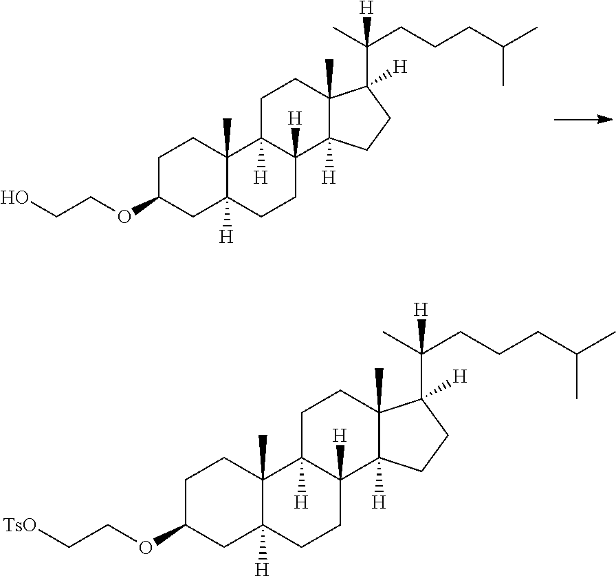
C1C(OCCO)CC2([H])C(C)(C1)C1([H])C([H])(CC2)C2([H])C(C)(CC1)C(C(CCCC(C)C)(C)[H])([H])CC2.C1C(OCC[TsO])CC2([H])C(C)(C1)C1([H])C([H])(CC2)C2([H])C(C)(CC1)C(C(CCCC(C)C)(C)[H])([H])CC2
